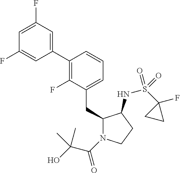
C1(CC2=CC=CC(C3=CC(F)=CC(F)=C3)=C2F)N(C(=O)C(O)(C)C)CCC1NS(C1(F)CC1)(=O)=O
